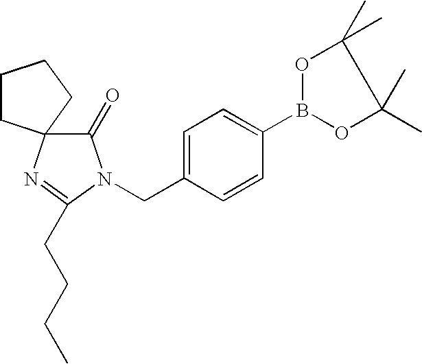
C1=C(CN2C(=O)C3(N=C2CCCC)CCCC3)C=CC(B2OC(C)(C)C(C)(C)O2)=C1
